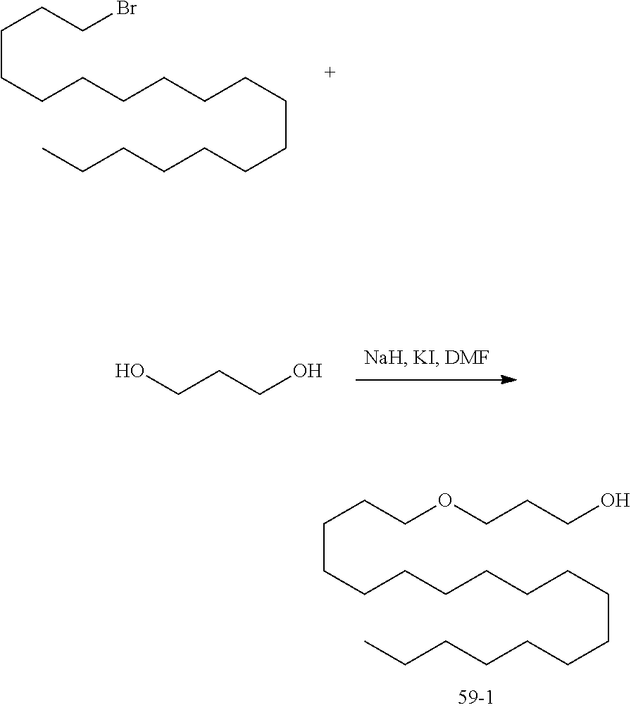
OCCCO.C(CCCCCCCCCCCCC)CCCCBr.C(CCCCCCCCCCCCC)CCCCOCCCO
